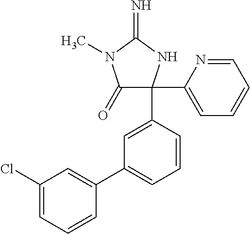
C1(=O)C(C2=CC=CC=N2)(C2=CC(C3=CC(Cl)=CC=C3)=CC=C2)NC(=N)N1C
